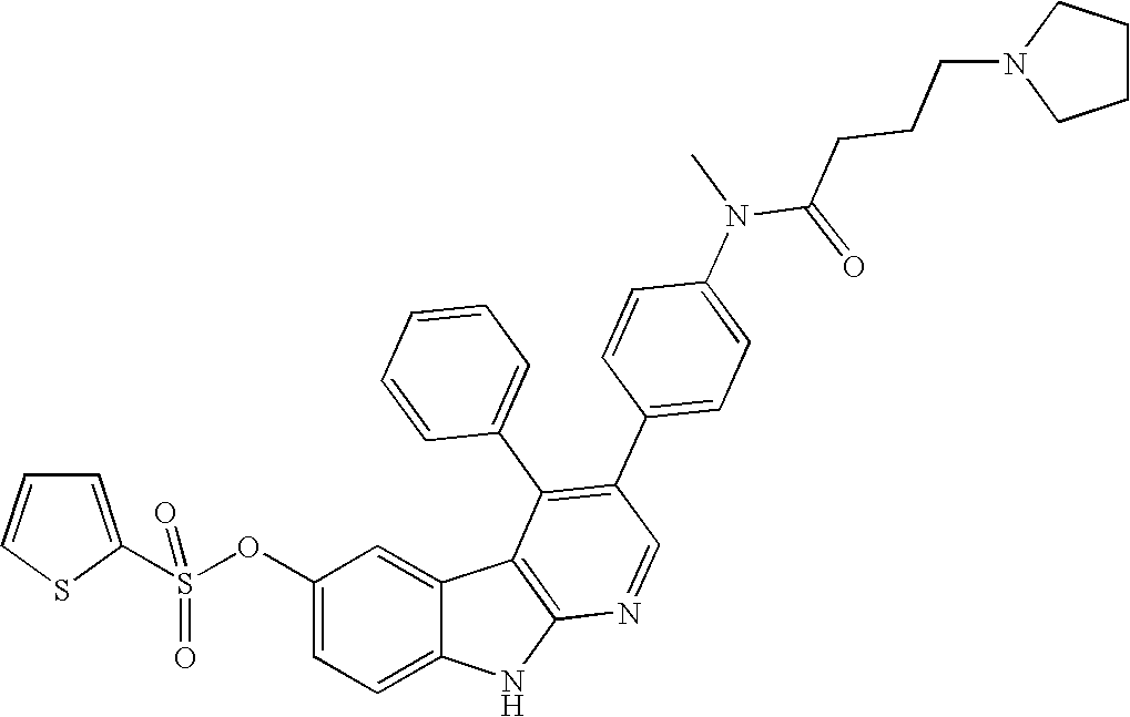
O(C1=CC=C2C(=C1)C1=C(N2)N=CC(C2=CC=C(N(C(=O)CCCN3CCCC3)C)C=C2)=C1C1=CC=CC=C1)S(=O)(C1=CC=CS1)=O
